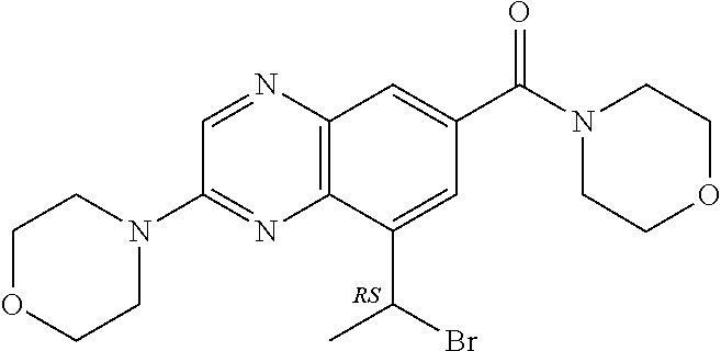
C12=C(C(C(Br)C)=CC(C(N3CCOCC3)=O)=C1)N=C(N1CCOCC1)C=N2
